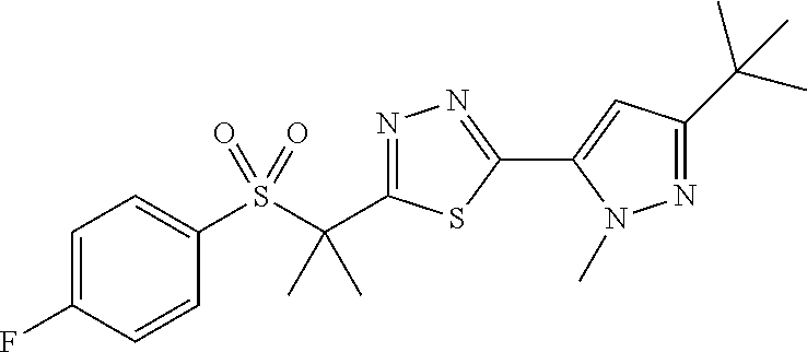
S(C(C)(C)C1=NN=C(C2=CC(C(C)(C)C)=NN2C)S1)(=O)(=O)C1=CC=C(F)C=C1
